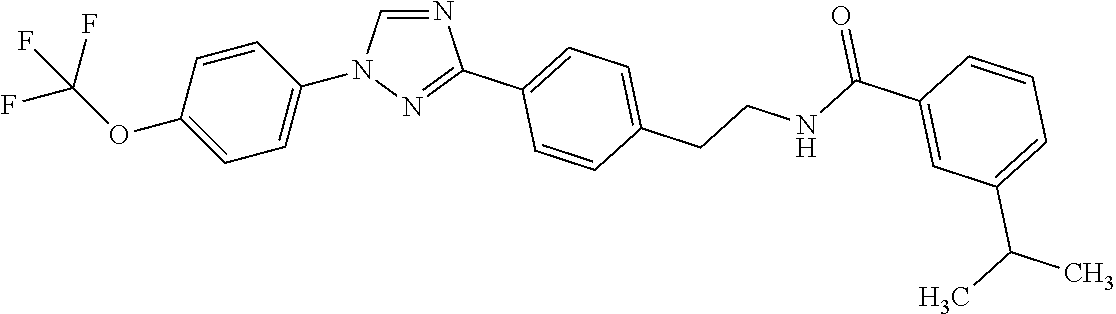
C1=C(OC(F)(F)F)C=CC(N2C=NC(C3=CC=C(CCNC(=O)C4=CC(C(C)C)=CC=C4)C=C3)=N2)=C1
